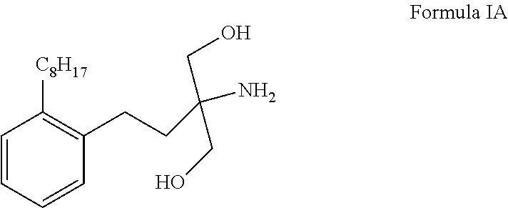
C1=CC=CC(CCC(CO)(N)CO)=C1[C8H17]
